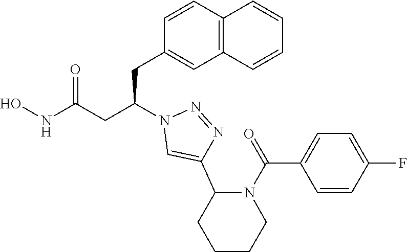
C(C(CC(NO)=O)N1C=C(C2N(C(C3=CC=C(F)C=C3)=O)CCCC2)N=N1)C1=CC2=C(C=C1)C=CC=C2
